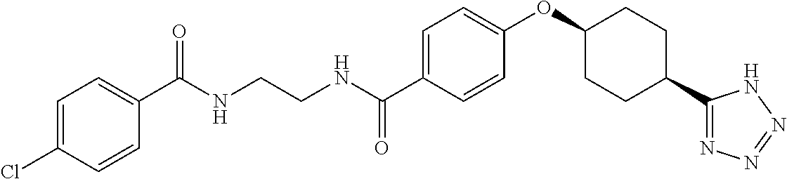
C1=C(Cl)C=CC(C(NCCNC(C2=CC=C(OC3CCC(C4=NN=NN4)CC3)C=C2)=O)=O)=C1
